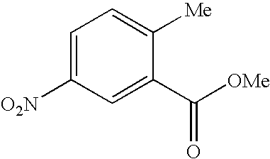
C1=C([O2N])C=C(C([OMe])=O)C([Me])=C1
